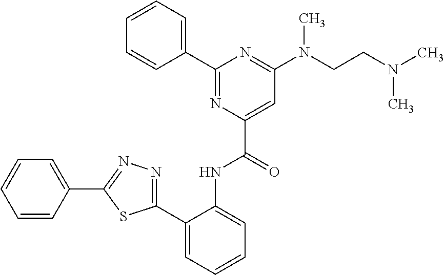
C1(C2=NC(C(=O)NC3=CC=CC=C3C3=NN=C(C4=CC=CC=C4)S3)=CC(N(CCN(C)C)C)=N2)=CC=CC=C1
